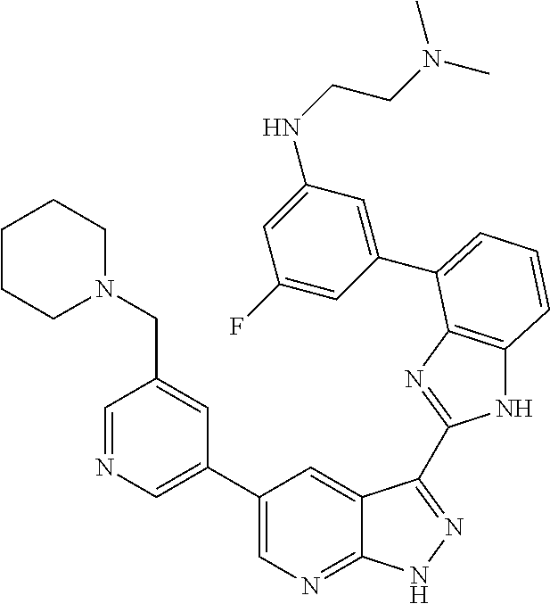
C1(C2=CN=C3C(=C2)C(C2=NC4=C(N2)C=CC=C4C2=CC(NCCN(C)C)=CC(F)=C2)=NN3)=CN=CC(CN2CCCCC2)=C1
